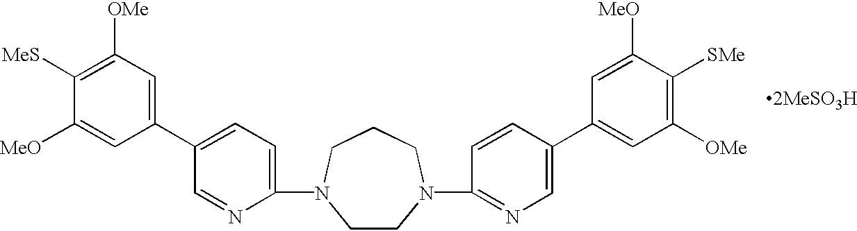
C1(N2CCN(C3=NC=C(C4=CC([OMe])=C([SMe])C([MeO])=C4)C=C3)CCC2)=CC=C(C2=CC([OMe])=C([MeS])C([MeO])=C2)C=N1
